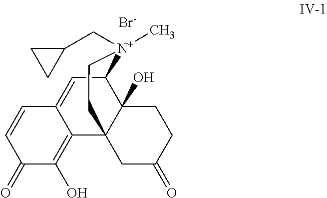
C12=CC3C4(O)C(C1=C(O)C(=O)C=C2)(CC(=O)CC4)CC[N+]3(CC1CC1)C.[Br-]
